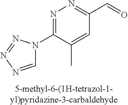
N1=C(N2C=NN=N2)C(C)=CC(C=O)=N1
